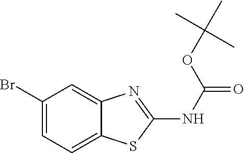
C1(Br)=CC=C2C(=C1)N=C(NC(OC(C)(C)C)=O)S2
